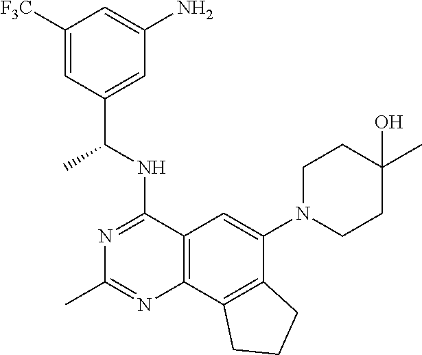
C12=C(C3=C(C(N4CCC(O)(C)CC4)=C1)CCC3)N=C(C)N=C2NC(C1=CC(N)=CC([F3C])=C1)C
